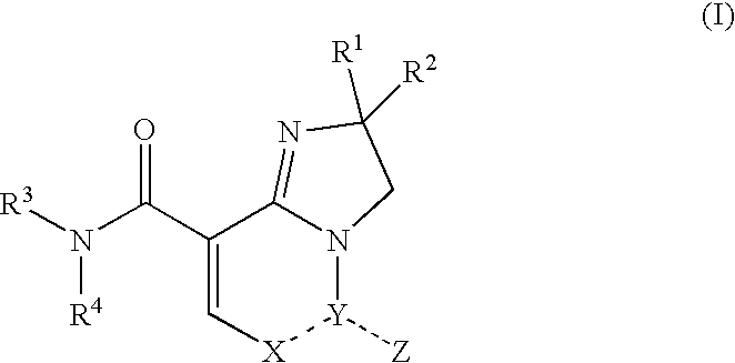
C1(C(N([R3])[R4])=O)=C[X][Y]([Z])N2C1=NC([R1])([R2])C2
